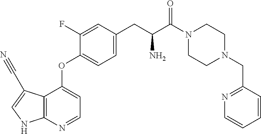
C12=C(N=CC=C1OC1=CC=C(CC(C(=O)N3CCN(CC4=NC=CC=C4)CC3)N)C=C1F)NC=C2C#N
